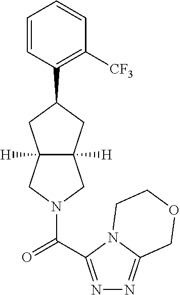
C1=CC(C2CC3([H])C([H])(C2)CN(C(=O)C2=NN=C4N2CCOC4)C3)=C([CF3])C=C1
